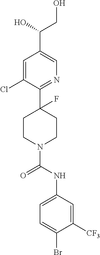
C1=C(Cl)C(C2(F)CCN(C(NC3=CC=C(Br)C([CF3])=C3)=O)CC2)=NC=C1C(O)CO
